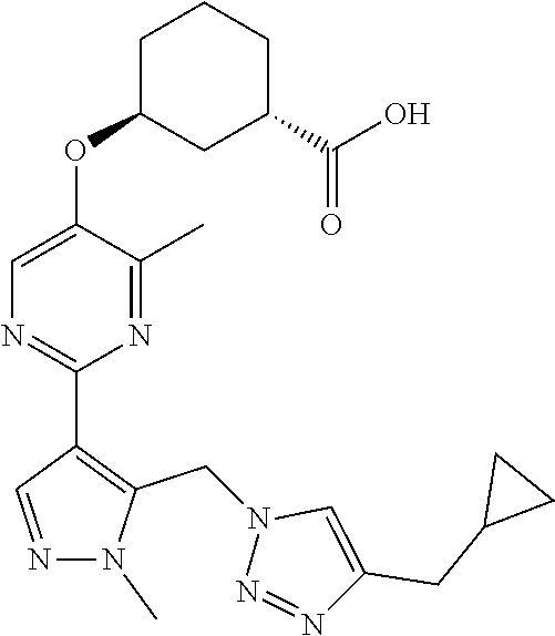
CN1N=CC(C2=NC=C(OC3CCCC(C(O)=O)C3)C(C)=N2)=C1CN1N=NC(CC2CC2)=C1
